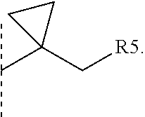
C(C1(C[R5])CC1)(C)C
